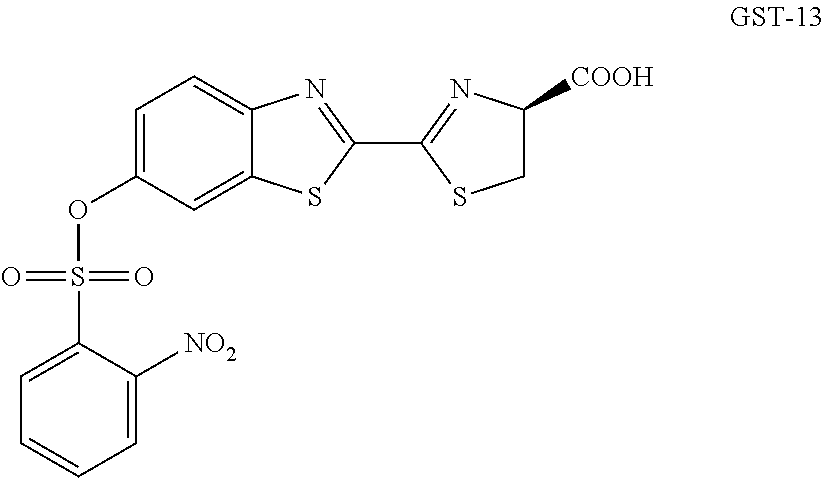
C1=C(OS(C2=CC=CC=C2[NO2])(=O)=O)C=C2C(=C1)N=C(C1=NC([COOH])CS1)S2
